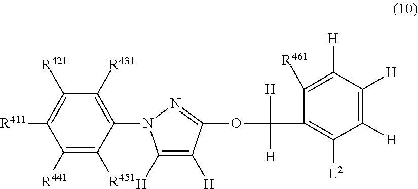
C1([R441])=C([R451])C(N2C([H])=C([H])C(OC(C3=C([L2])C([H])=C([H])C([H])=C3[R461])([H])[H])=N2)=C([R431])C([R421])=C1[R411]
